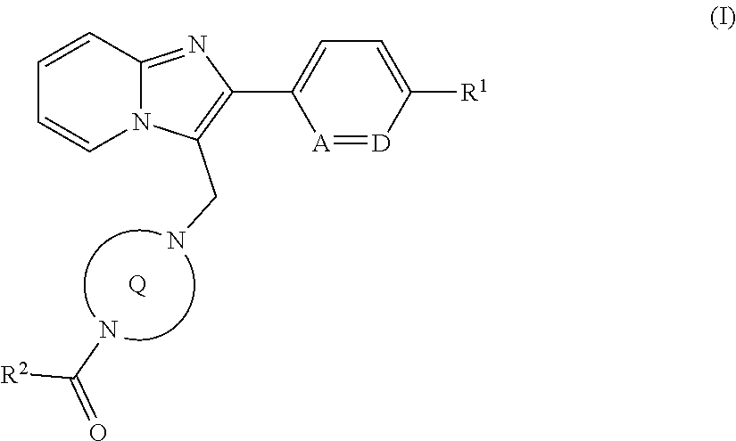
C1=CC2=NC(C3=CC=C([R1])[D]=[A]3)=C(CN)N2C=C1.NC(=O)[R2].[Q]
